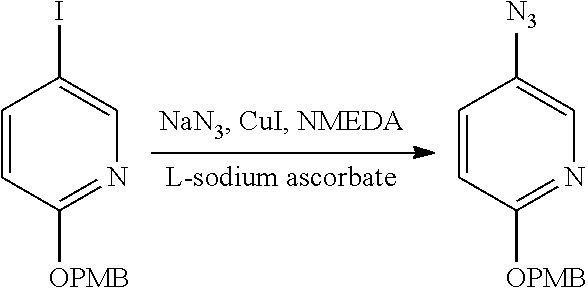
C1=CC([OPMB])=NC=C1I.C1=CC([OPMB])=NC=C1[N3]
